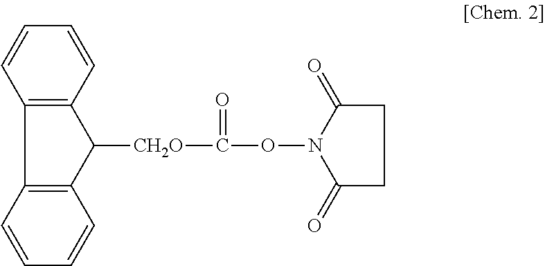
C1=CC=CC2=C1C([CH2O]C(ON1C(=O)CCC1=O)=O)C1=C2C=CC=C1
